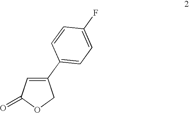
C1(C2=CC=C(F)C=C2)=CC(=O)OC1
